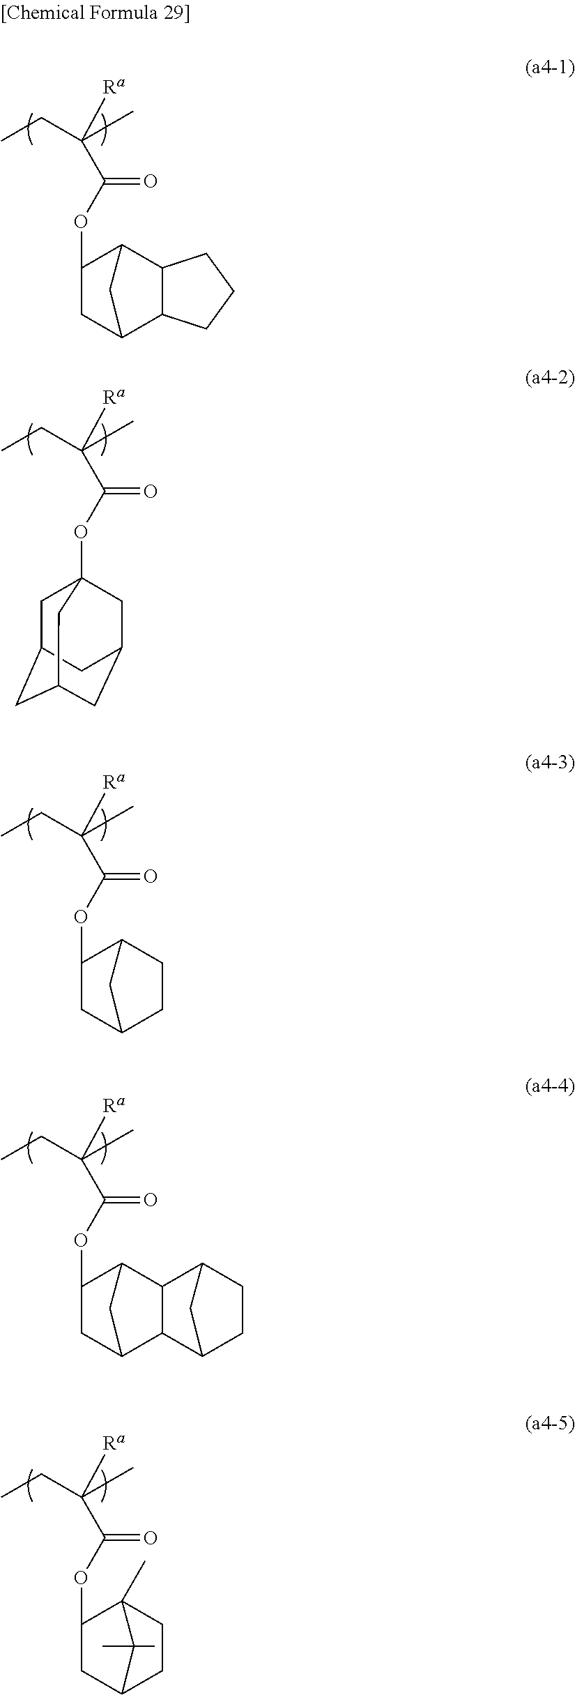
C(C)C(C)([Ra])C(OC1CC2C3C(C1C2)CCC3)=O.C(C)C(C)([Ra])C(OC1CC2CCC1C2)=O.C(C)C(C)([Ra])C(OC1CC2C3C(C1C2)C1CCC3C1)=O.C(C)C(C)([Ra])C(OC1CC2CCC1(C)C2(C)C)=O.C(C)C(C)([Ra])C(OC12CC3CC(CC(C1)C3)C2)=O
